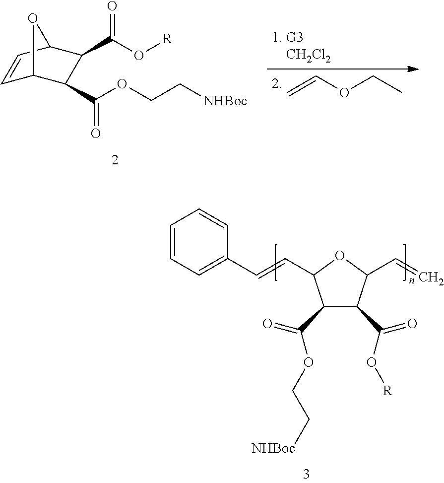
C1=CC2C(C(=O)O[R])C(C(=O)OCC[NHBoc])C1O2.C=COCC.C1(C(=O)OCC[NHBoc])C(C(O[R])=O)C(C=C)OC1C=CC1=CC=CC=C1
